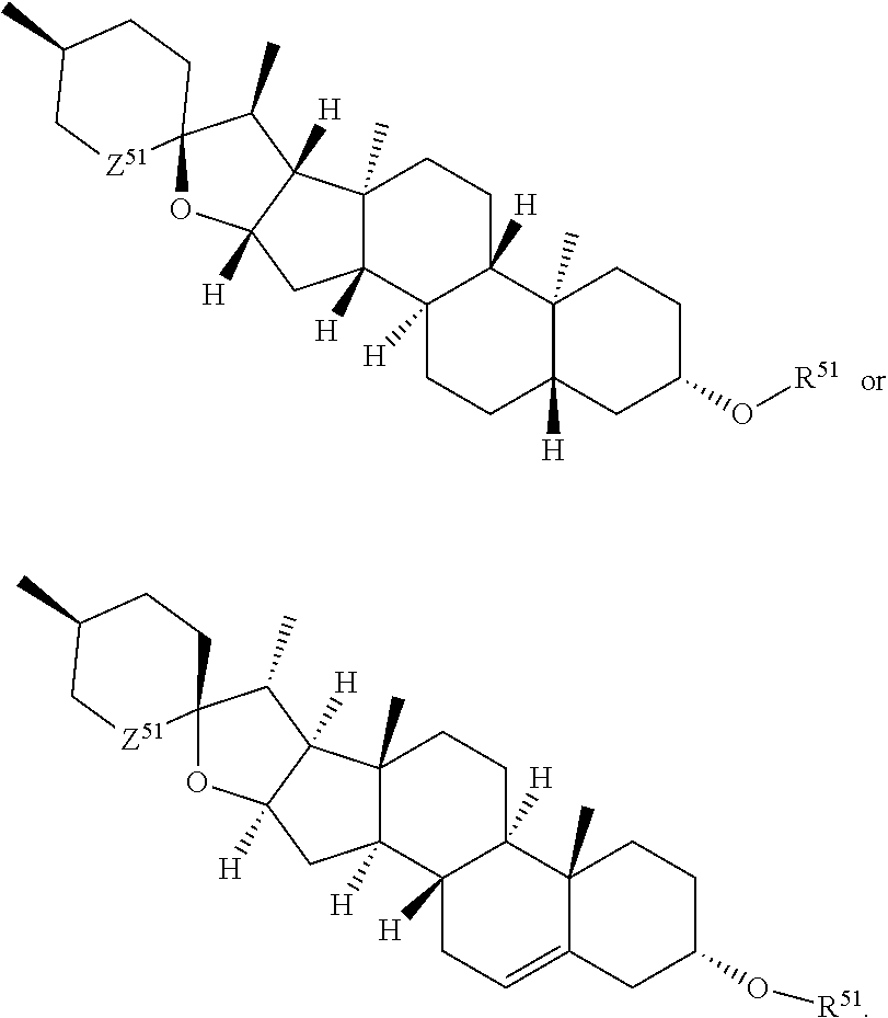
C12([H])C(C)(C3([H])C([H])(C1)OC1(C3C)CCC(C)C[Z51]1)CCC1([H])C2([H])CCC2([H])C1(C)CCC(O[R51])C2.C12([H])C(C)(C3([H])C([H])(C1)OC1(C3C)CCC(C)C[Z51]1)CCC1([H])C2([H])CC=C2C1(C)CCC(O[R51])C2
